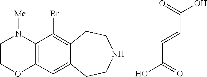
C1COC2=C(N1[Me])C(Br)=C1C(=C2)CCNCC1.O=C(O)C=CC(O)=O
